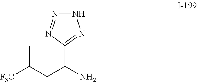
[F3C]C(CC(N)C1=NNN=N1)C
